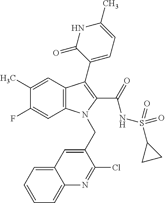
C12=C(C=C(C)C(F)=C1)C(C1=CC=C(C)NC1=O)=C(C(=O)NS(C1CC1)(=O)=O)N2CC1=CC2=CC=CC=C2N=C1Cl
